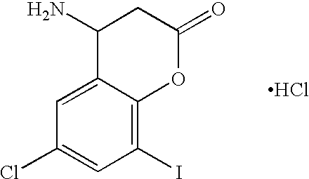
C1(I)=C2C(=CC(Cl)=C1)C(N)CC(=O)O2.Cl
